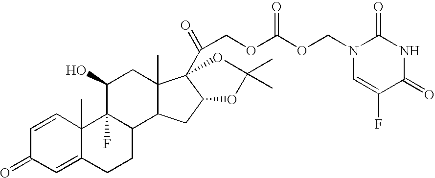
C1=CC2(C)C(=CC1=O)CCC1C2(F)C(O)CC2(C)C1CC1OC(C)(C)OC21C(=O)COC(OCN1C=C(F)C(=O)NC1=O)=O
